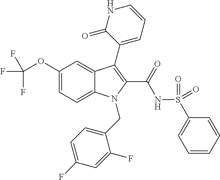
C1(OC(F)(F)F)=CC=C2C(=C1)C(C1=CC=CNC1=O)=C(C(=O)NS(=O)(=O)C1=CC=CC=C1)N2CC1=CC=C(F)C=C1F
